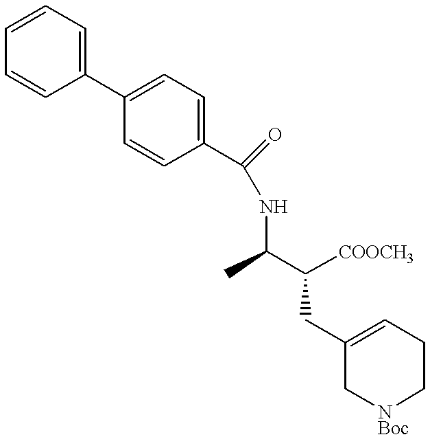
C1(C2=CC=CC=C2)=CC=C(C(NC(C([COOCH3])CC2=CCC[NBoc]C2)C)=O)C=C1
